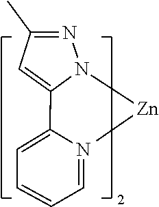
C1(C)=NN([Zn]C)C(C2=CC=CC=N2)=C1
